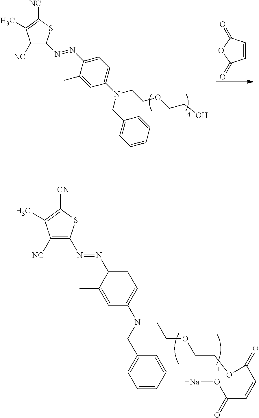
C1=CC(=O)OC1=O.[NC]C1=C(N=NC2=CC=C(N(CCOCCO)CC3=CC=CC=C3)C=C2C)SC([NC])=C1C.[NC]C1=C(N=NC2=CC=C(N(CC3=CC=CC=C3)CCOCCOC(=O)C=CC(=O)O[Na])C=C2C)SC([CN])=C1C
